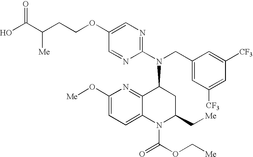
C1(OCCC(C(O)=O)[Me])=CN=C(N(CC2=CC([CF3])=CC([CF3])=C2)C2C3=NC(O[Me])=CC=C3N(C(=O)OC[Me])C(C[Me])C2)N=C1
